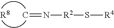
C=N[R2]S[R4].[R8]
